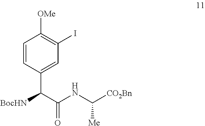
C1=CC(C(C(NC([CO2Bn])[Me])=O)[BocHN])=CC(I)=C1[OMe]
